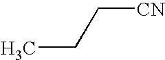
CCC[CN]
